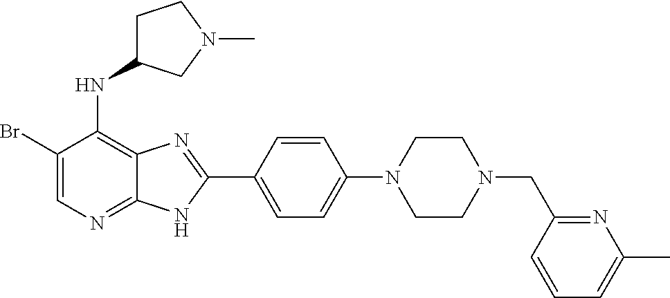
C1(Br)=CN=C2C(=C1NC1CCN(C)C1)N=C(C1=CC=C(N3CCN(CC4=NC(C)=CC=C4)CC3)C=C1)N2
